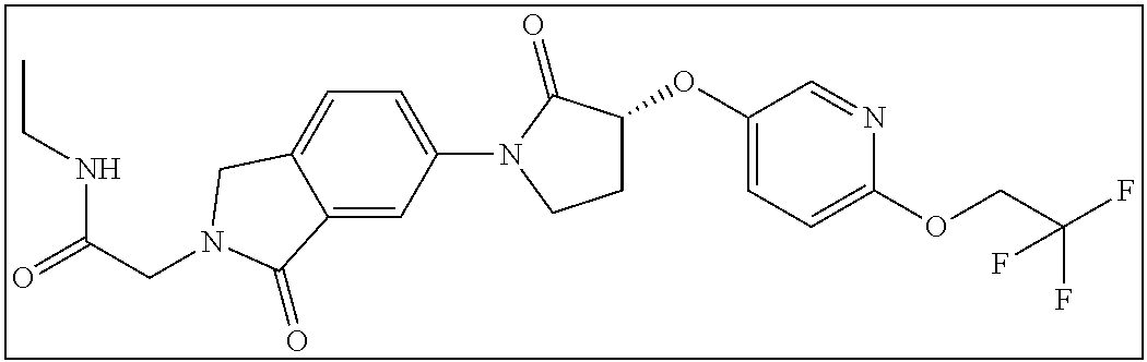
C(CN1CC2=CC=C(N3C(=O)C(OC4=CC=C(OCC(F)(F)F)N=C4)CC3)C=C2C1=O)(=O)NCC
